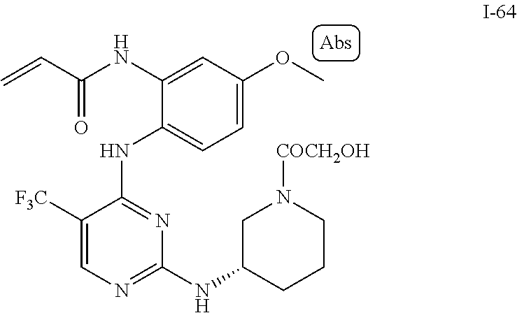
C1([F3C])=CN=C(NC2CCCN([COCH2OH])C2)N=C1NC1=CC=C(OC)C=C1NC(C=C)=O
